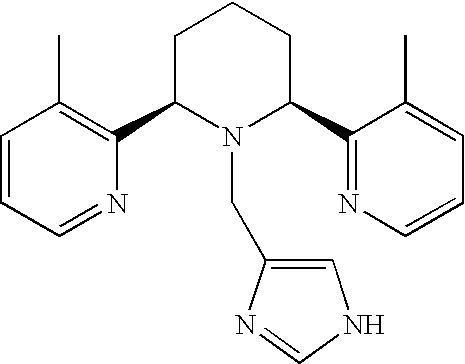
C1=CC=NC(C2N(CC3=CNC=N3)C(C3=NC=CC=C3C)CCC2)=C1C
